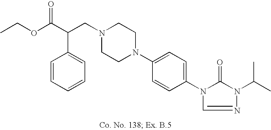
N1(CC(C(OCC)=O)C2=CC=CC=C2)CCN(C2=CC=C(N3C(=O)N(C(C)C)N=C3)C=C2)CC1
